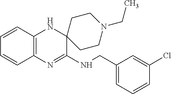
C12=C(N=C(NCC3=CC=CC(Cl)=C3)C3(N1)CCN(CC)CC3)C=CC=C2
